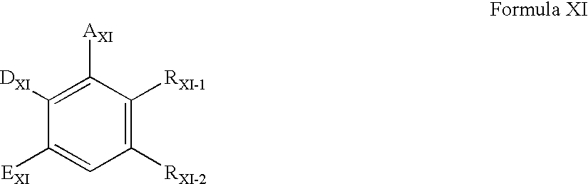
C1([AXI])=C([DXI])C([EXI])=CC([RXI-2])=C1[RXI-1]
